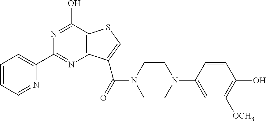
N1=C(O)C2=C(N=C1C1=CC=CC=N1)C(C(N1CCN(C3=CC([OCH3])=C(O)C=C3)CC1)=O)=CS2
